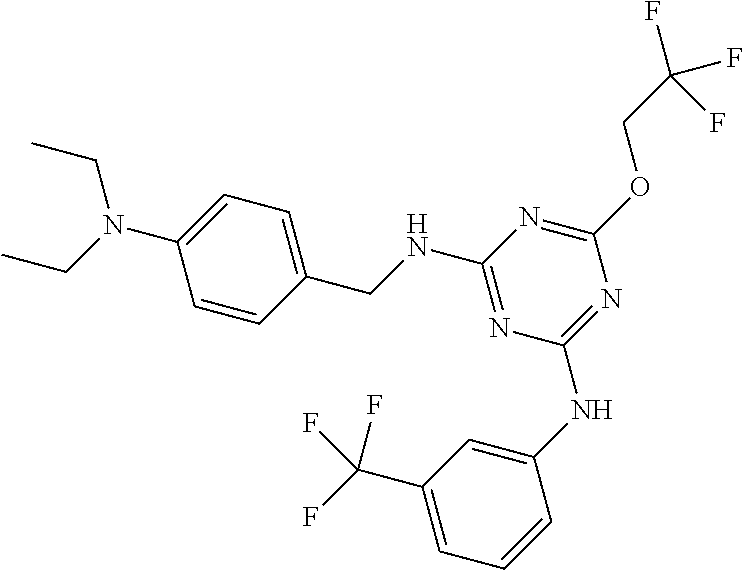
C(N(CC)C1=CC=C(CNC2=NC(NC3=CC(C(F)(F)F)=CC=C3)=NC(OCC(F)(F)F)=N2)C=C1)C
